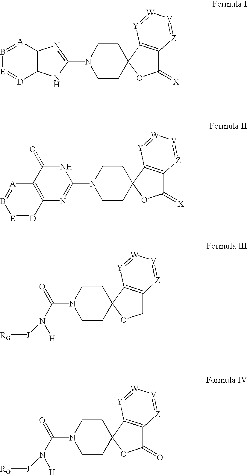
C12=C([A]=B[E]=[D]1)N=C(N1CCC3(CC1)OC(=[X])C1=C3[Y]=[W][V]=[Z]1)N2.C1(N2CCC3(CC2)OC(=[X])C2=C3[Y]=[W][V]=[Z]2)=NC2=C(C(=O)N1)[A]=B[E]=[D]2.N1(C(=O)N([H])[J][RG])CCC2(CC1)OCC1=C2[Y]=[W][V]=[Z]1.N1(C(=O)N([H])[J][RG])CCC2(CC1)OC(=O)C1=C2[Y]=[W][V]=[Z]1
